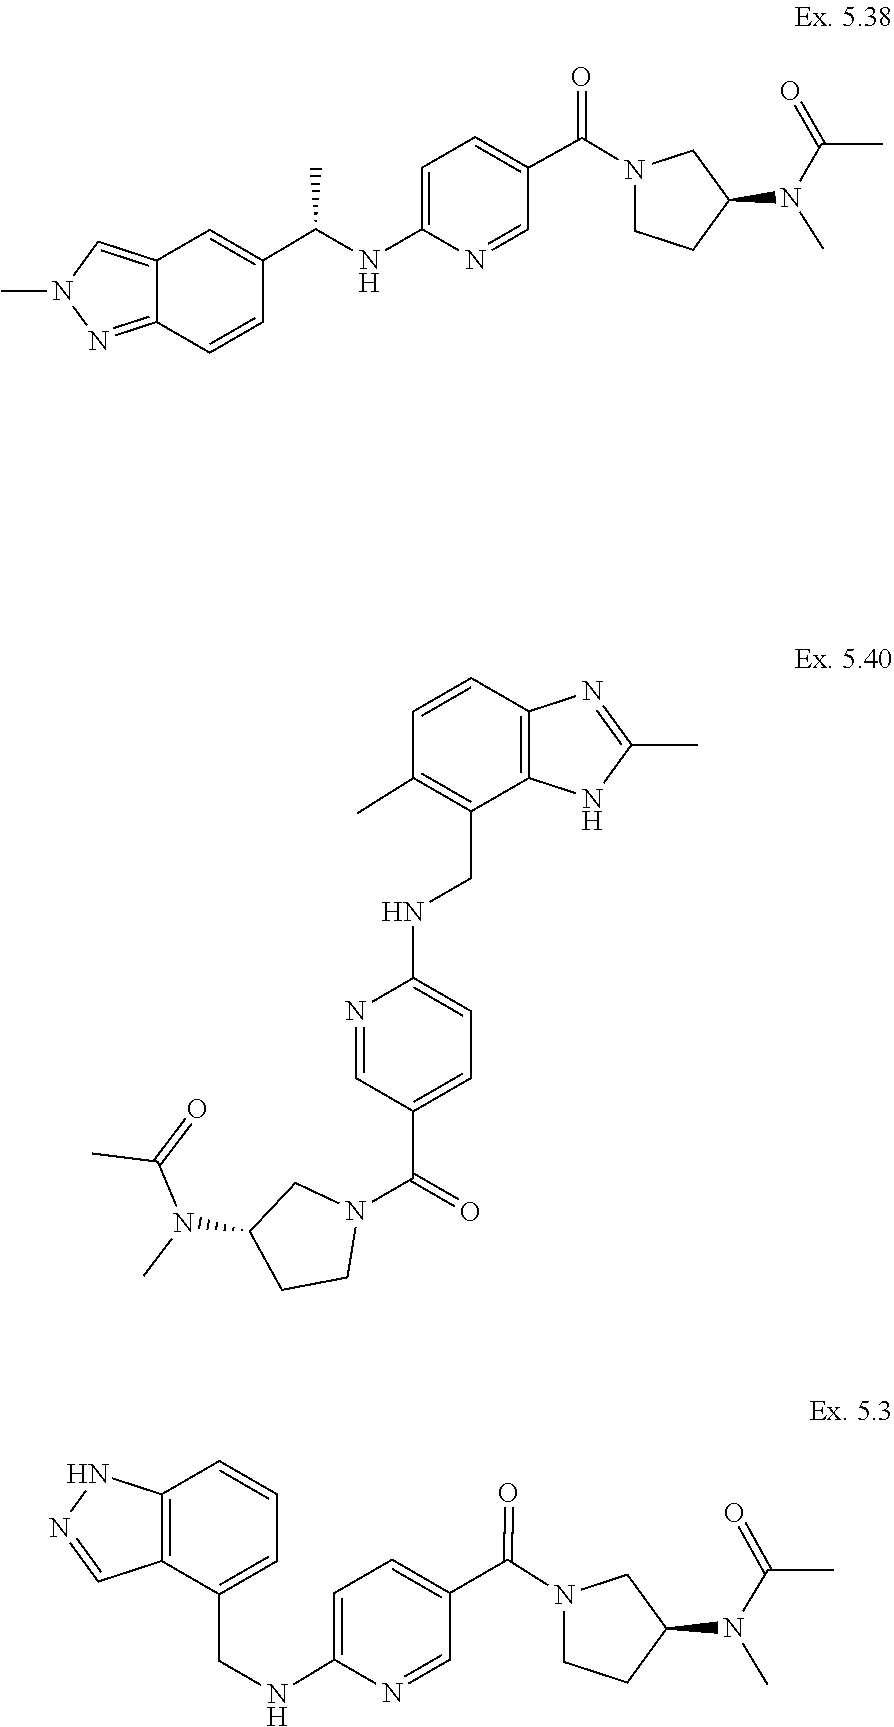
C(=O)(C)N(C1CCN(C(C2=CC=C(NCC3=CC=CC4=C3C=NN4)N=C2)=O)C1)C.C1(C(NC2=CC=C(C(=O)N3CCC(N(C(=O)C)C)C3)C=N2)C)=CC2=CN(C)N=C2C=C1.CN(C(=O)C)C1CN(C(C2=CC=C(NCC3=C(C)C=CC4=C3NC(C)=N4)N=C2)=O)CC1
